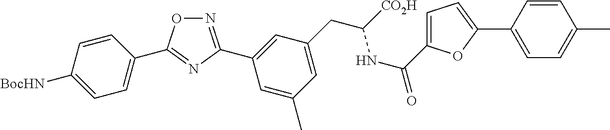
N1=C(C2=CC(CC([CO2H])NC(=O)C3=CC=C(C4=CC=C(C)C=C4)O3)=CC(C)=C2)N=C(C2=CC=C([BocHN])C=C2)O1
